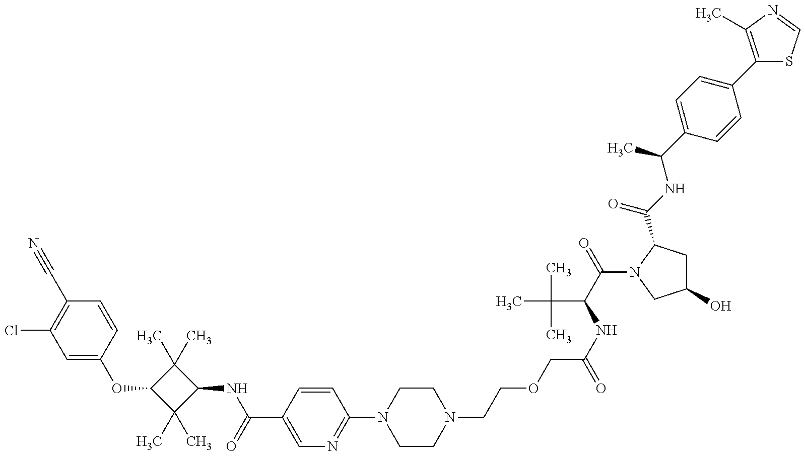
C1=C(OC2C(C)(C)C(NC(C3=CN=C(N4CCN(CCOCC(NC(C(=O)N5C(C(NC(C6=CC=C(C7=C(C)N=CS7)C=C6)C)=O)CC(O)C5)C(C)(C)C)=O)CC4)C=C3)=O)C2(C)C)C=CC(C#N)=C1Cl
